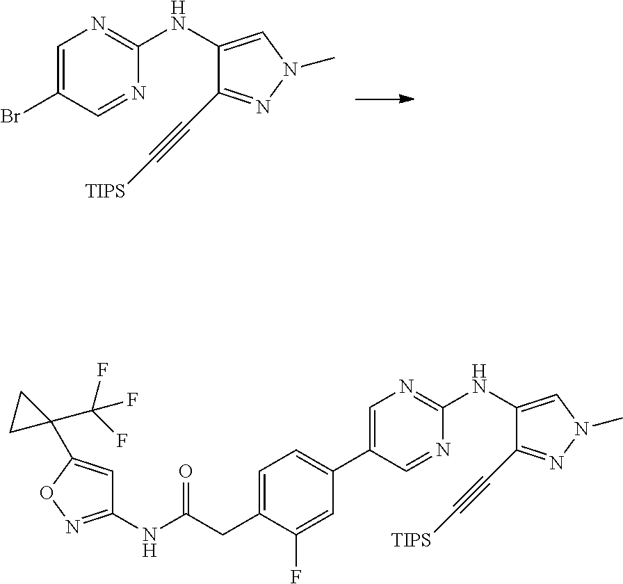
C1(C#C[TIPS])=NN(C)C=C1NC1=NC=C(Br)C=N1.C1=C(C2=CC=C(CC(NC3=NOC(C4(C(F)(F)F)CC4)=C3)=O)C(F)=C2)C=NC(NC2=CN(C)N=C2C#C[TIPS])=N1
